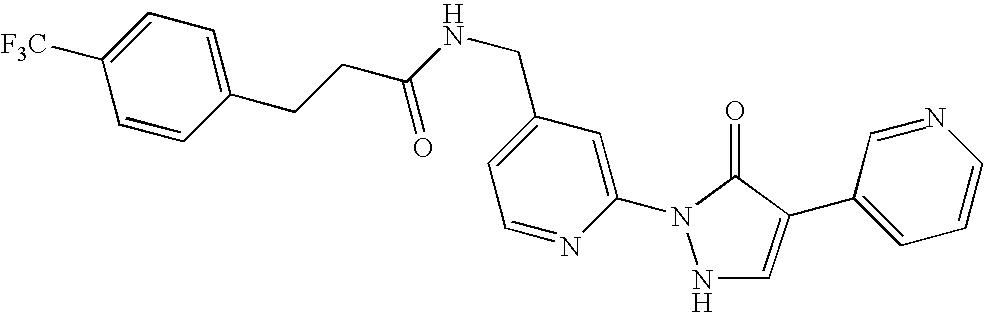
N1C=C(C2=CC=CN=C2)C(=O)N1C1=CC(CNC(CCC2=CC=C([F3C])C=C2)=O)=CC=N1
